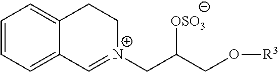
C1=CC=C2C(=C1)CC[N+](CC(CO[R3])[OSO3])=C2
